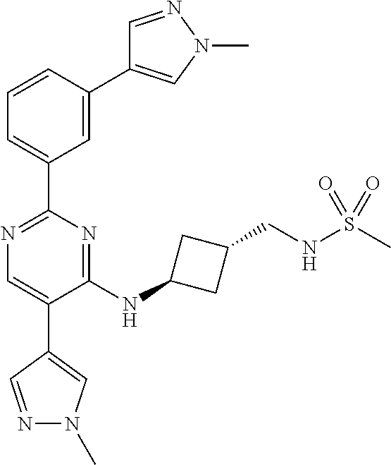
N1=C(C2=CC=CC(C3=CN(C)N=C3)=C2)N=C(NC2CC(CNS(C)(=O)=O)C2)C(C2=CN(C)N=C2)=C1
